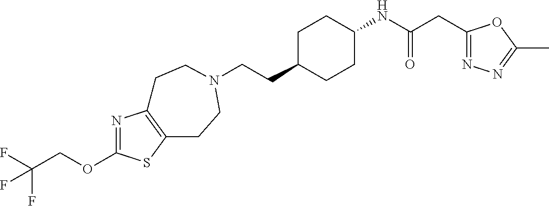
C(CC1CCC(NC(CC2=NN=C(C)O2)=O)CC1)N1CCC2=C(N=C(OCC(F)(F)F)S2)CC1
